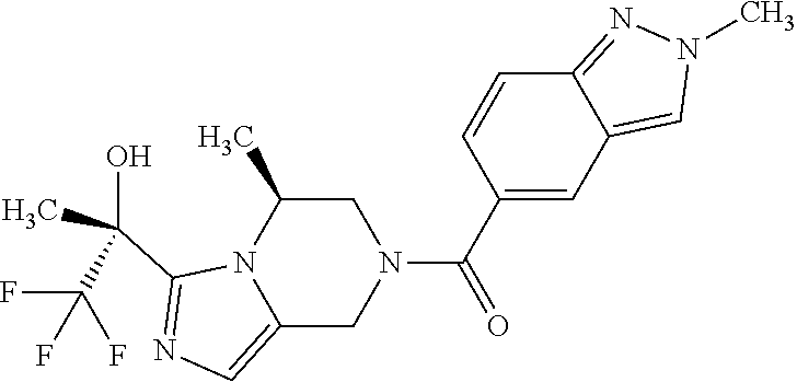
C1C(C)N2C(=CN=C2C(O)(C)C(F)(F)F)CN1C(C1=CC2=CN(C)N=C2C=C1)=O
